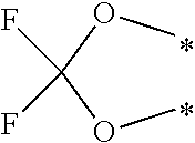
COC(OC)(F)F
